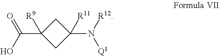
C1C(C(O)=O)([R9])CC1(N([R12])[Q1])[R11]
